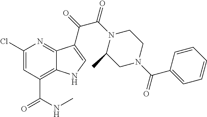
C1(Cl)=CC(C(NC)=O)=C2C(=N1)C(C(=O)C(N1C(C)CN(C(C3=CC=CC=C3)=O)CC1)=O)=CN2
